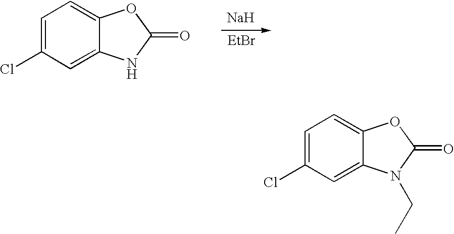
C1=C(Cl)C=C2C(=C1)OC(=O)N2.[EtBr].[Na].C1=C(Cl)C=C2C(=C1)OC(=O)N2CC
